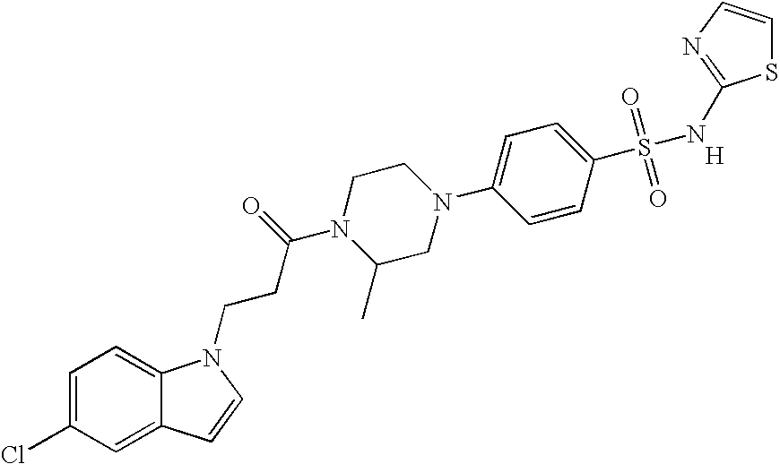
C1=C(Cl)C=C2C(=C1)N(CCC(N1C(C)CN(C3=CC=C(S(=O)(=O)NC4=NC=CS4)C=C3)CC1)=O)C=C2.[H]
